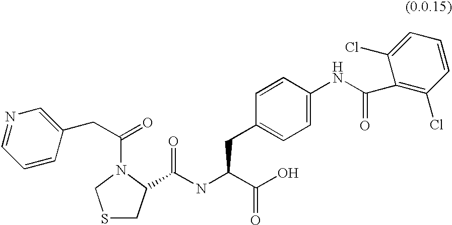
C1=CC(CC(=O)N2CSCC2C(NC(C(O)=O)CC2=CC=C(NC(=O)C3=C(Cl)C=CC=C3Cl)C=C2)=O)=CN=C1
